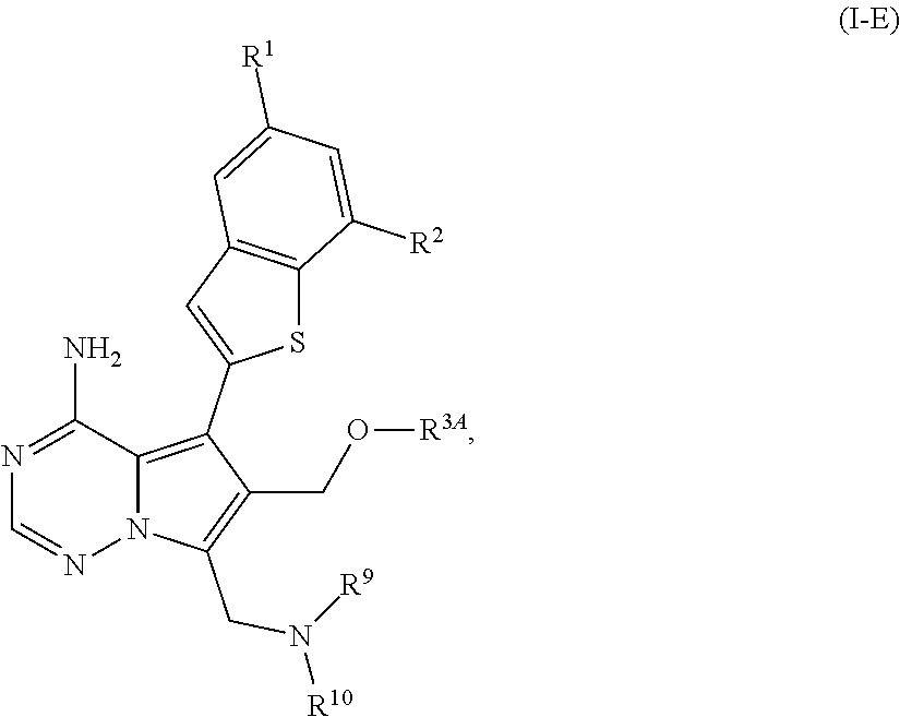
N1=C(N)C2=C(C3=CC4=C(S3)C([R2])=CC([R1])=C4)C(CO[R3A])=C(CN([R9])[R10])N2N=C1
